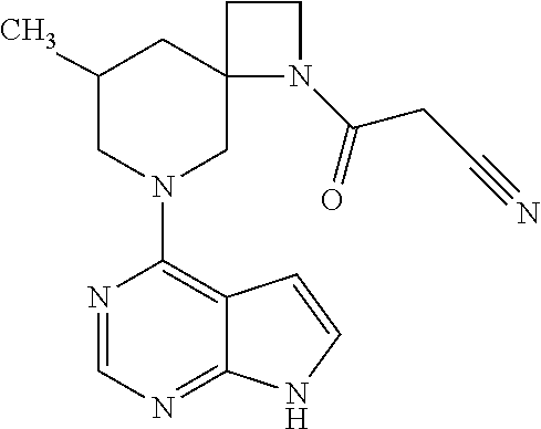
N1=CN=C2C(=C1N1CC3(CC(C)C1)N(C(CC#N)=O)CC3)C=CN2
